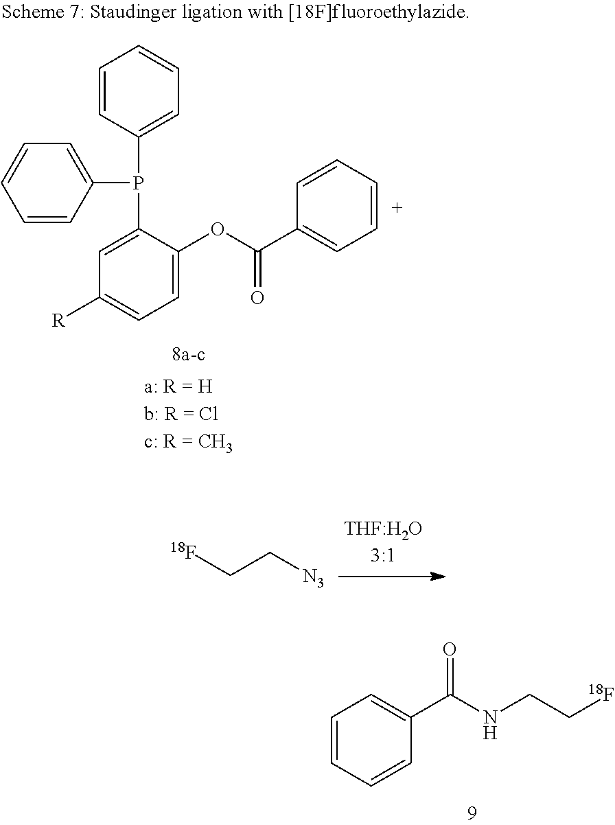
C1=CC=CC(C(NCC[18F])=O)=C1.C1=CC(P(C2=CC([R])=CC=C2OC(C2=CC=CC=C2)=O)C2=CC=CC=C2)=CC=C1.[18F]CC[N3]
